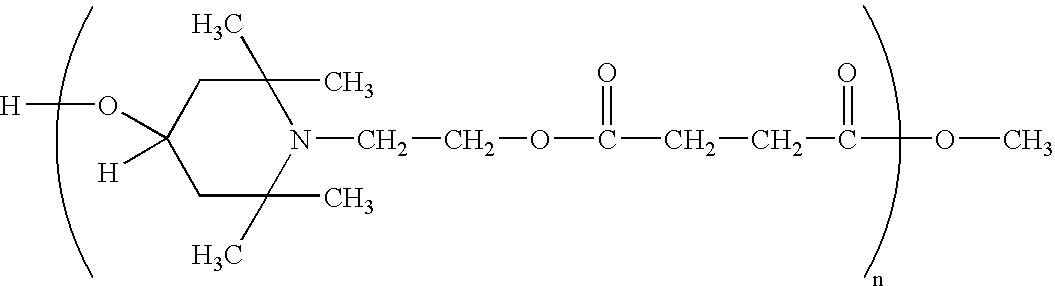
O(C1([H])CC(C)(C)N(CCOC(=O)CCC(=O)OC)C(C)(C)C1)[H]
